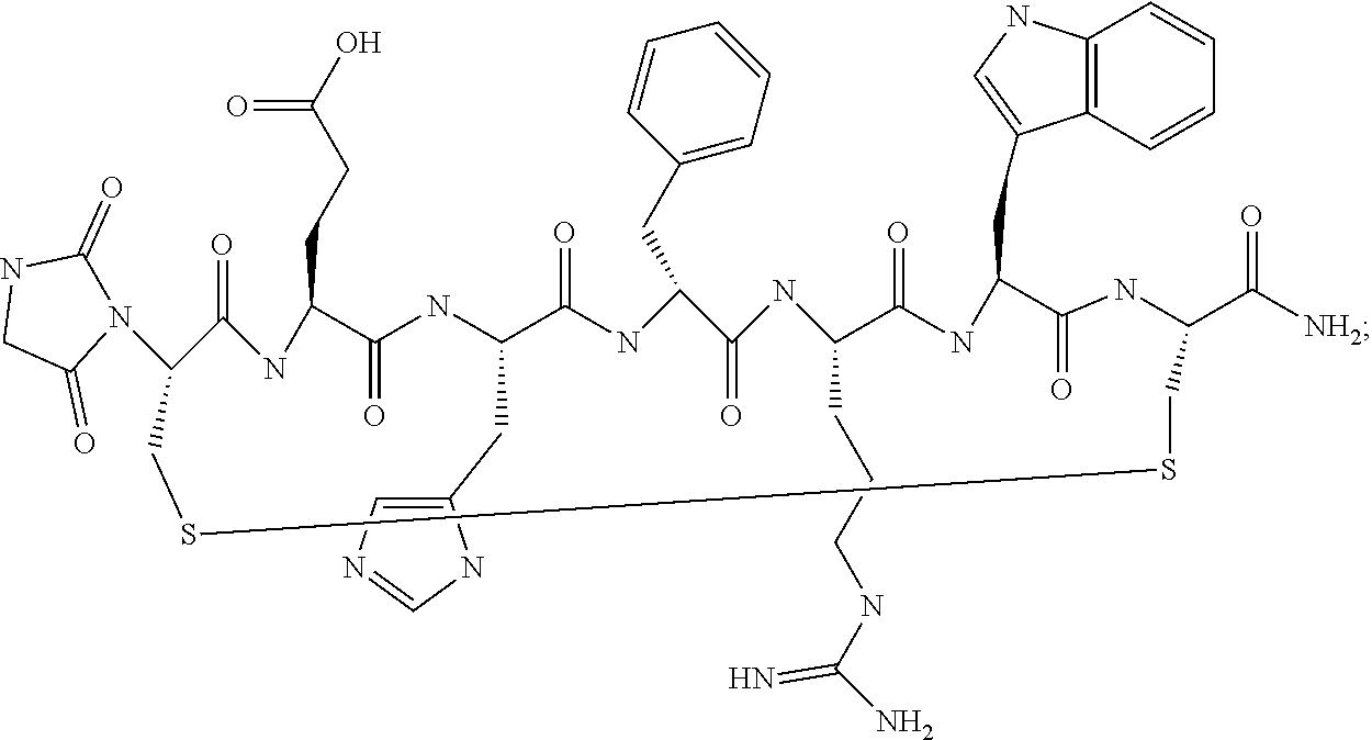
C1(C([NH2])=O)NC(=O)C(CC2=CNC3=C2C=CC=C3)NC(=O)C(CCCNC(N)=N)NC(=O)C(CC2=CC=CC=C2)NC(=O)C(CC2=CN=CN2)NC(=O)C(CCC(O)=O)NC(=O)C(N2C(=O)NCC2=O)CSSC1
